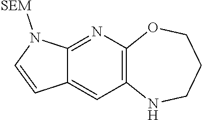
C12=CC3=C(N=C1N([SEM])C=C2)OCCCN3
